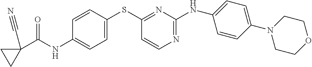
C1(NC(C2(C#N)CC2)=O)=CC=C(SC2=NC(NC3=CC=C(N4CCOCC4)C=C3)=NC=C2)C=C1
